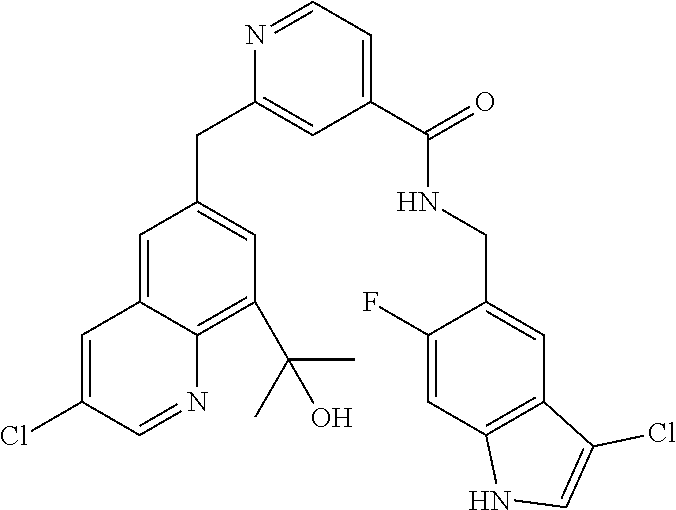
N1=CC=C(C(=O)NCC2=CC3=C(C=C2F)NC=C3Cl)C=C1CC1=CC(C(C)(C)O)=C2C(=C1)C=C(Cl)C=N2
